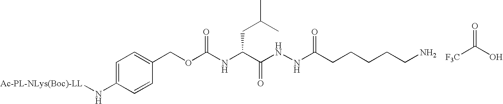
C1=C(N[Ac-PL-NLys(Boc)-LL])C=CC(COC(NC(C(NNC(CCCCCN)=O)=O)CC(C)C)=O)=C1.[F3C]C(O)=O
